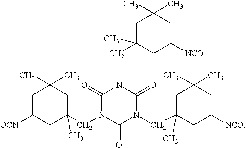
C1(=O)N(CC2(C)CC([OCN])CC(C)(C)C2)C(=O)N(CC2(C)CC(C)(C)CC([NCO])C2)C(=O)N1CC1(C)CC(C)(C)CC([NCO])C1
